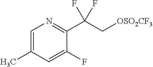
C1=C(C)C=C(F)C(C(C[OSO2CF3])(F)F)=N1
